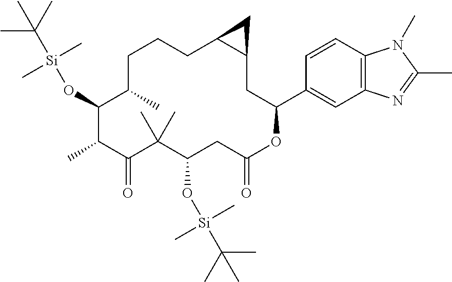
C1(O[Si](C(C)(C)C)(C)C)C(C)C(=O)C(C)(C)C(O[Si](C(C)(C)C)(C)C)CC(=O)OC(C2=CC3=C(C=C2)N(C)C(C)=N3)CC2C(CCCC1C)C2
